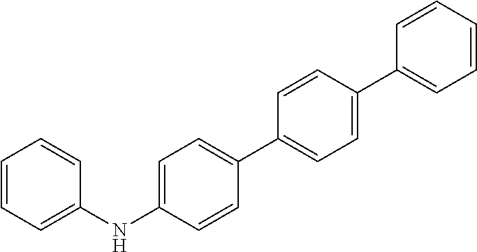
C1=C(NC2=CC=CC=C2)C=CC(C2=CC=C(C3=CC=CC=C3)C=C2)=C1
